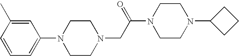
N1(C2=CC=CC(C)=C2)CCN(CC(N2CCN(C3CCC3)CC2)=O)CC1
